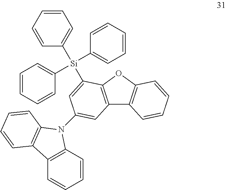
C1=CC=CC=C1[Si](C1=CC=CC=C1)(C1=CC=CC=C1)C1=CC(N2C3=C(C=CC=C3)C3=C2C=CC=C3)=CC2=C1OC1=C2C=CC=C1
